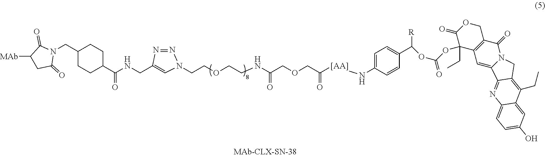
C1(C(NCC2=CN(CCOCCNC(COCC([[AA]]NC3=CC=C(C(OC(OC4(CC)C5=C(COC4=O)C(=O)N4C(=C5)C5=NC6=CC=C(O)C=C6C(CC)=C5C4)=O)[R])C=C3)=O)=O)N=N2)=O)CCC(CN2C(=O)C([MAb])CC2=O)CC1
